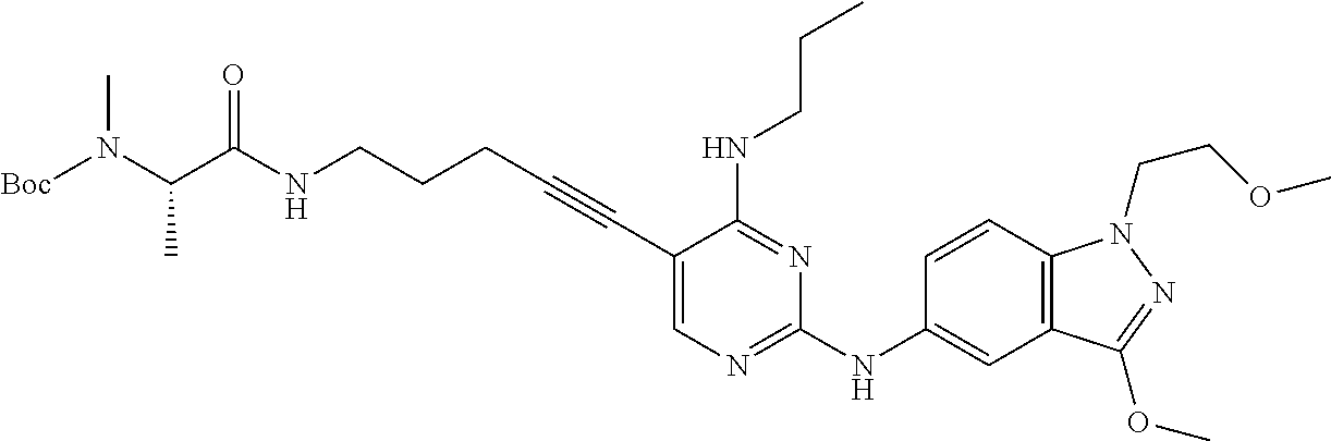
C(NCCCC#CC1=CN=C(NC2=CC3=C(C=C2)N(CCOC)N=C3OC)N=C1NCCC)(=O)C(N([Boc])C)C
